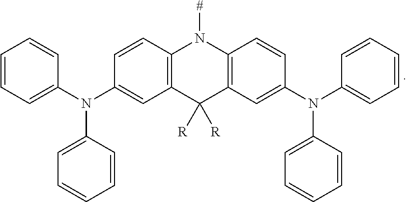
C1=CC=C(N(C2=CC3=C(C=C2)N([#])C2=C(C=C(N(C4=CC=CC=C4)C4=CC=CC=C4)C=C2)C3([R])[R])C2=CC=CC=C2)C=C1
